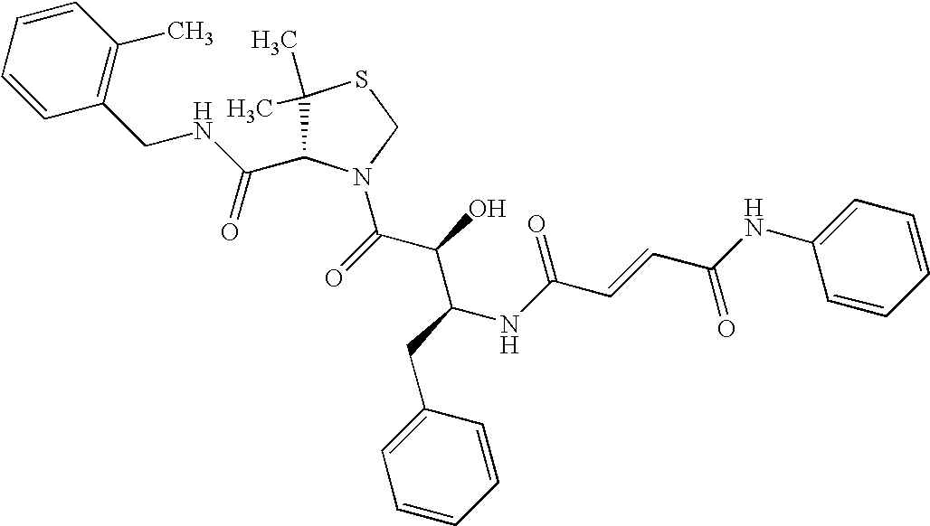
C1(C)(C)C(C(NCC2=C(C)C=CC=C2)=O)N(C(C(C(NC(C=CC(NC2=CC=CC=C2)=O)=O)CC2=CC=CC=C2)O)=O)CS1
